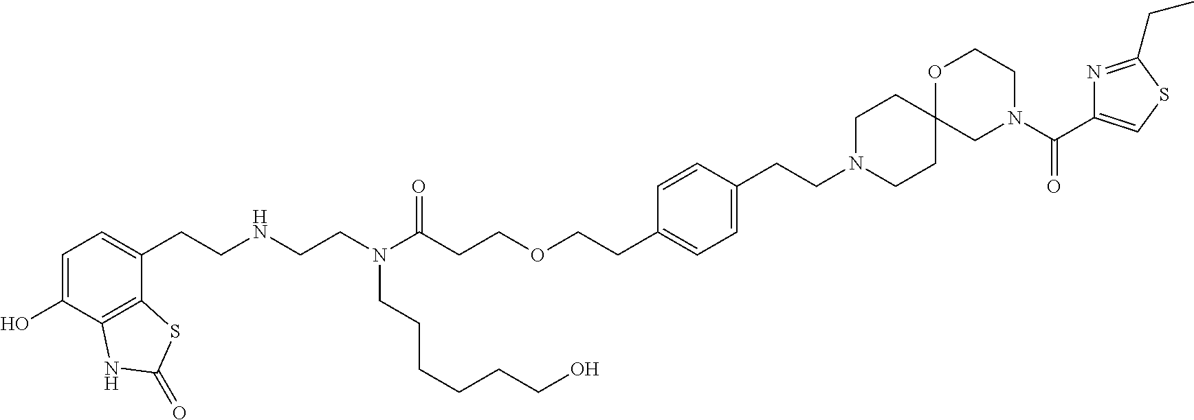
C1=C(O)C2=C(C(CCNCCN(C(=O)CCOCCC3=CC=C(CCN4CCC5(CC4)CN(C(=O)C4=CSC(CC)=N4)CCO5)C=C3)CCCCCCO)=C1)SC(=O)N2
